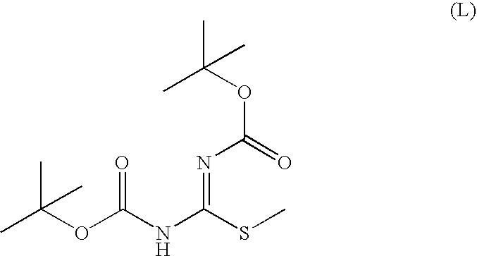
CC(OC(NC(SC)=NC(OC(C)(C)C)=O)=O)(C)C
